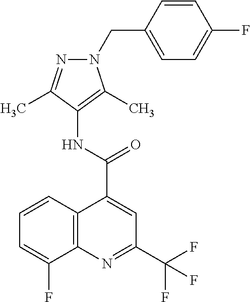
C12=C(N=C(C(F)(F)F)C=C1C(NC1=C(C)N(CC3=CC=C(F)C=C3)N=C1C)=O)C(F)=CC=C2
